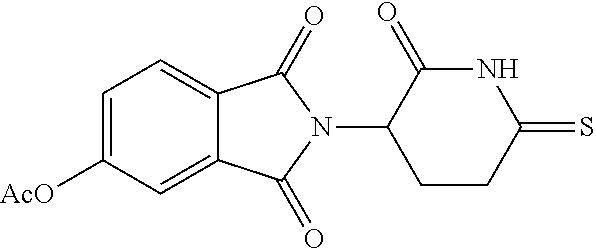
C1=C([AcO])C=C2C(=C1)C(=O)N(C1CCC(=S)NC1=O)C2=O
